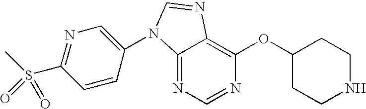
C12=NC=NC(OC3CCNCC3)=C1N=CN2C1=CN=C(S(C)(=O)=O)C=C1
